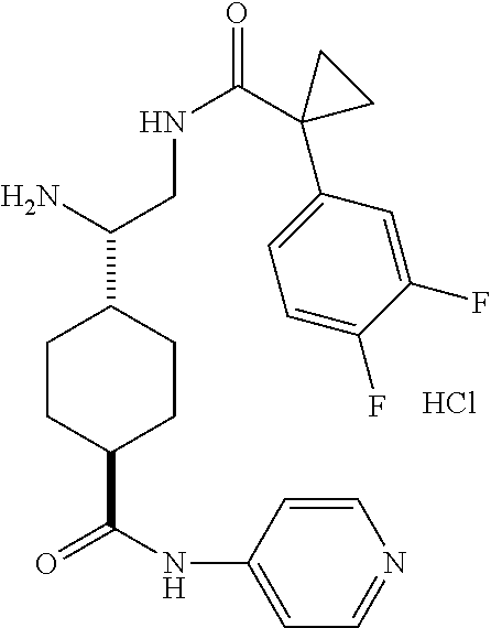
C1CC(C(=O)NC2=CC=NC=C2)CCC1C(N)CNC(=O)C1(C2=CC=C(F)C(F)=C2)CC1.Cl
